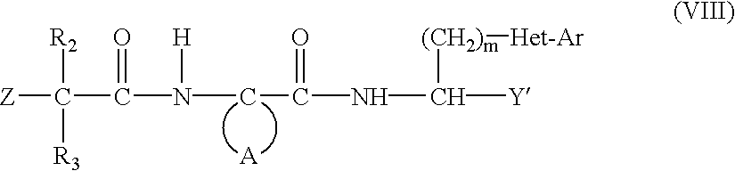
[Z]C([R2])([R3])C(=O)N(CC(=O)NC([Y])[(CH2)m][Het-Ar])[H].[A]
